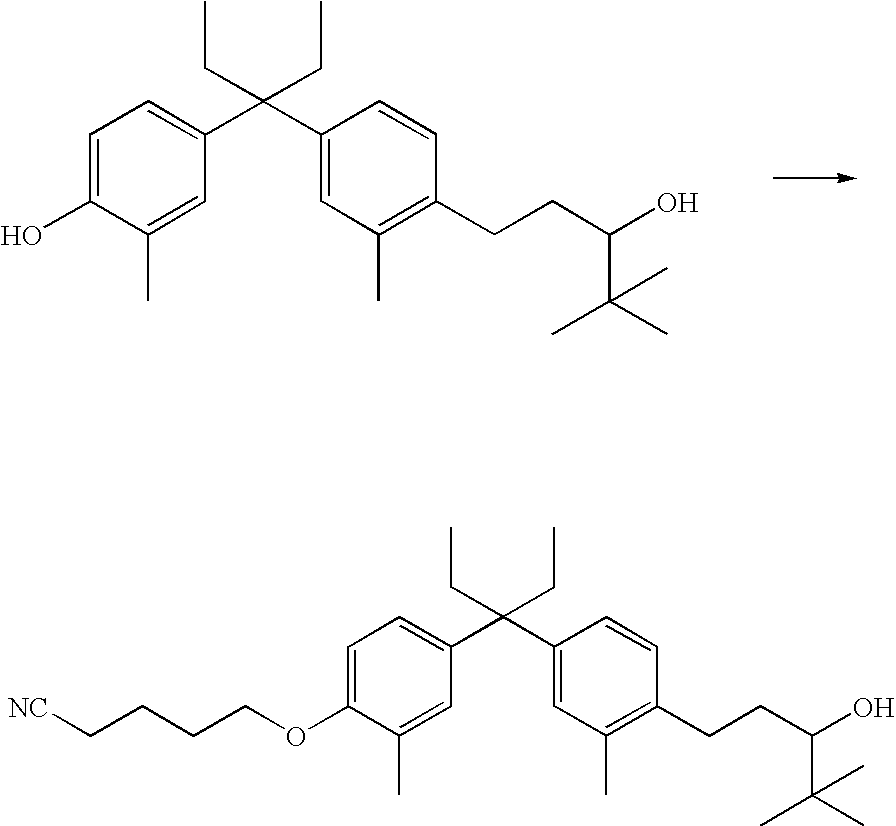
C1=C(O)C(C)=CC(C(C2=CC(C)=C(CCC(C(C)(C)C)O)C=C2)(CC)CC)=C1.C1=C(OCCCC[NC])C(C)=CC(C(C2=CC(C)=C(CCC(C(C)(C)C)O)C=C2)(CC)CC)=C1
